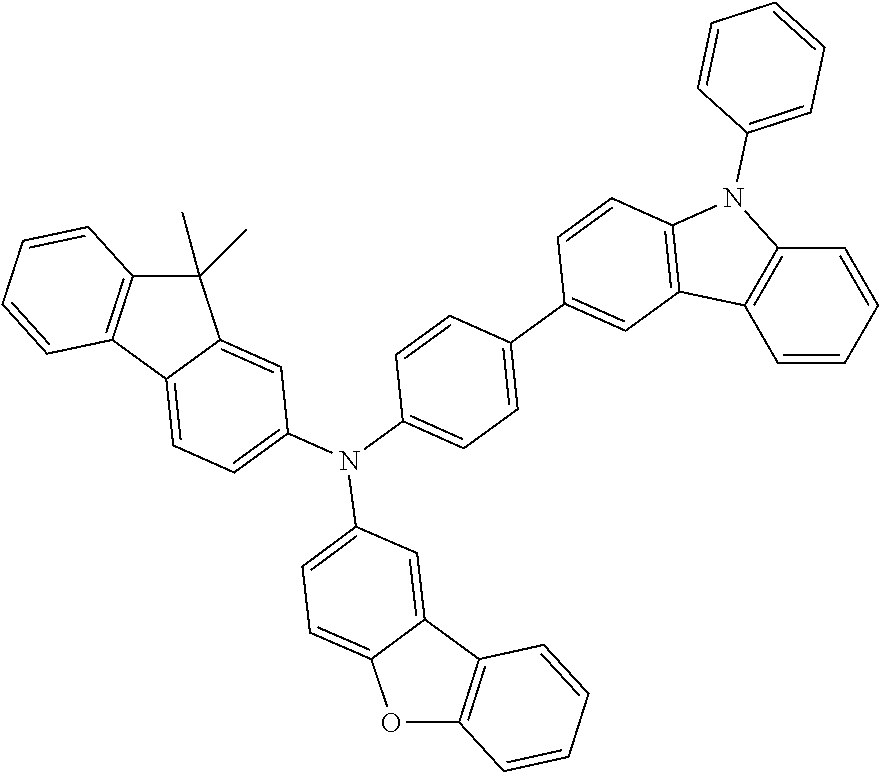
C1(C)(C)C2=C(C3=CC=C(N(C4=CC=C(C5=CC6=C(C=C5)N(C5=CC=CC=C5)C5=C6C=CC=C5)C=C4)C4=CC=C5C(=C4)C4=C(O5)C=CC=C4)C=C13)C=CC=C2
